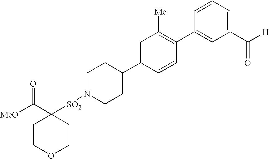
[SO2](N1CCC(C2=CC([Me])=C(C3=CC(C([H])=O)=CC=C3)C=C2)CC1)C1(C([MeO])=O)CCOCC1
